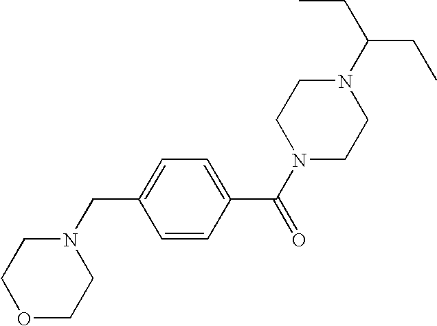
N1(C(CC)CC)CCN(C(C2=CC=C(CN3CCOCC3)C=C2)=O)CC1
